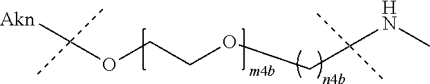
O(C([Akn])(C)C)CCOCC(NC)(C)C
